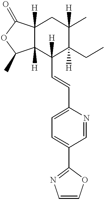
C12([H])C([H])(C(C=CC3=CC=C(C4=NC=CO4)C=N3)([H])C(CC)([H])C(C)([H])C1)C(C)OC2=O
